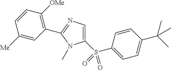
C1=CC(C(C)(C)C)=CC=C1S(C1=CN=C(C2=C([OMe])C=CC([Me])=C2)N1C)(=O)=O
